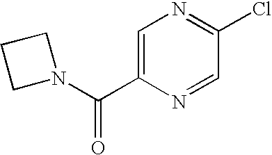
N1(C(C2=CN=C(Cl)C=N2)=O)CCC1
